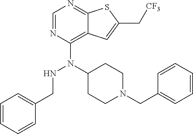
C1=NC(N(C2CCN(CC3=CC=CC=C3)CC2)NCC2=CC=CC=C2)=C2C(=N1)SC(C[CF3])=C2
